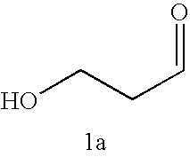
OCCC=O
